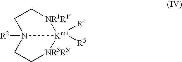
[R2]N12CC[NR1R1][Km+]1([R4])([R5])[NR3R3]CC2
